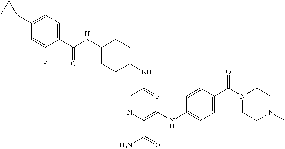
C1C(NC2=NC(NC3=CC=C(C(N4CCN(C)CC4)=O)C=C3)=C(C(=O)N)N=C2)CCC(NC(C2=CC=C(C3CC3)C=C2F)=O)C1
